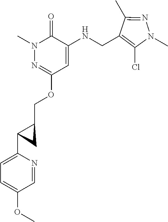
N1(C)N=C(OCC2CC2C2=CC=C(OC)C=N2)C=C(NCC2=C(Cl)N(C)N=C2C)C1=O
